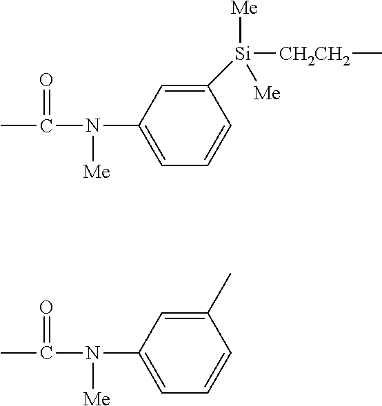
C1([Si]([Me])([CH2CH2]C)[Me])=CC(N(C(C)=O)[Me])=CC=C1.C1(C)=CC(N(C(C)=O)[Me])=CC=C1
